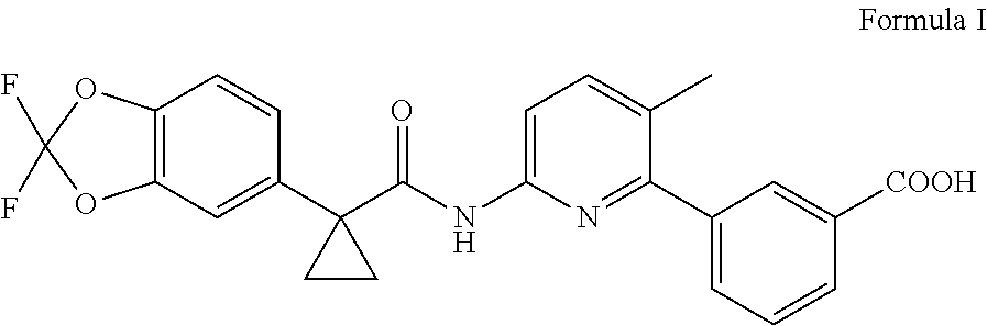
C12=C(C=C(C3(C(NC4=CC=C(C)C(C5=CC=CC([COOH])=C5)=N4)=O)CC3)C=C1)OC(F)(F)O2
